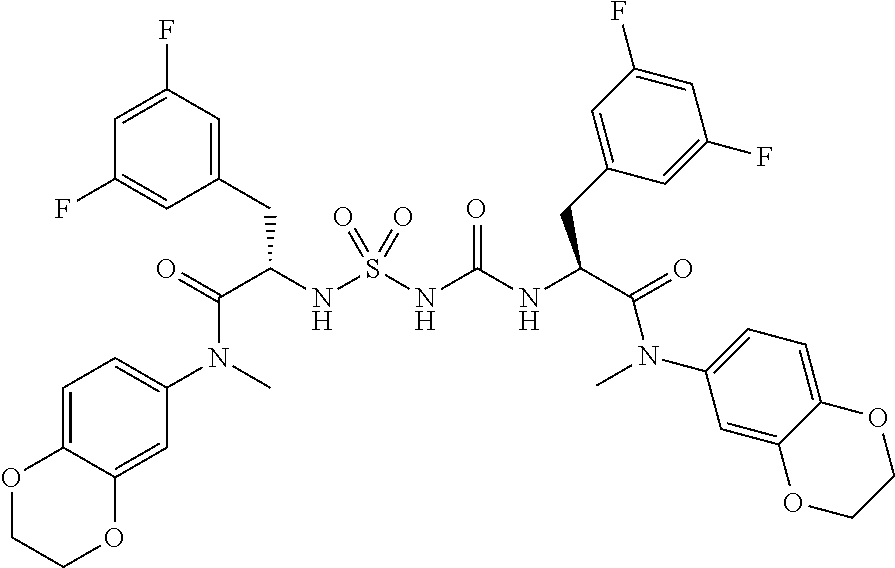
O=C(C(NS(NC(NC(C(=O)N(C)C1=CC=C2C(=C1)OCCO2)CC1=CC(F)=CC(F)=C1)=O)(=O)=O)CC1=CC(F)=CC(F)=C1)N(C)C1=CC=C2C(=C1)OCCO2
